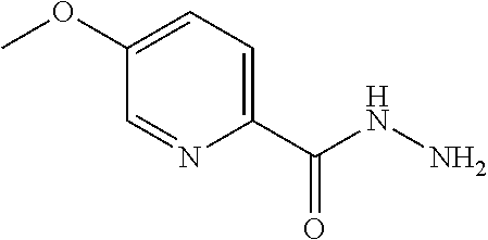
C1=NC(C(NN)=O)=CC=C1OC
